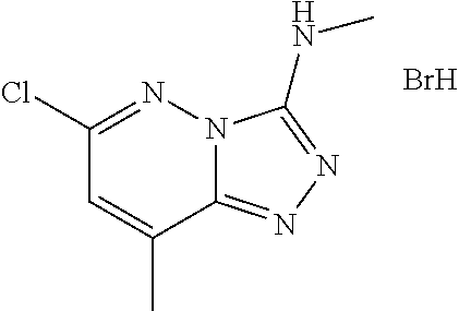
C12=NN=C(NC)N1N=C(Cl)C=C2C.Br
